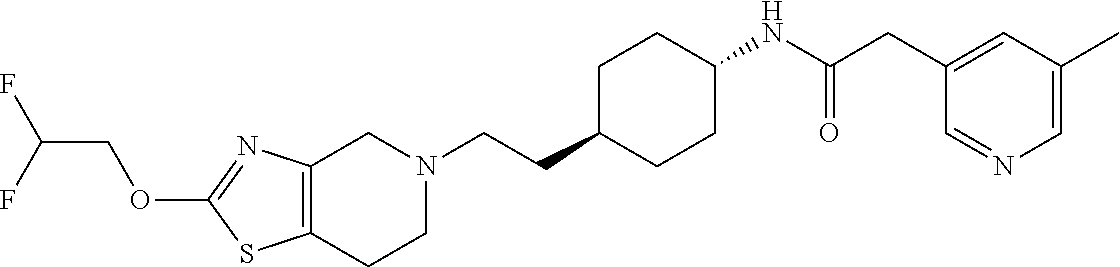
C12=C(CCN(CCC3CCC(NC(CC4=CC(C)=CN=C4)=O)CC3)C1)SC(OCC(F)F)=N2
